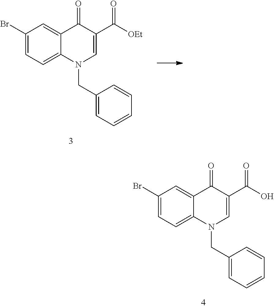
C1(Br)=CC=C2C(=C1)C(=O)C(C(O)=O)=CN2CC1=CC=CC=C1.C1(Br)=CC=C2C(=C1)C(=O)C(C([OEt])=O)=CN2CC1=CC=CC=C1
